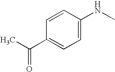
C1(C(C)=O)=CC=C(NC)C=C1
